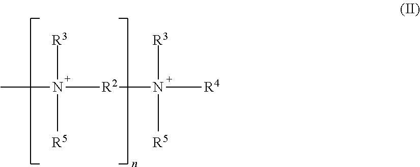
CN([R2]N([R4])([R3])[R5])([R3])[R5]
